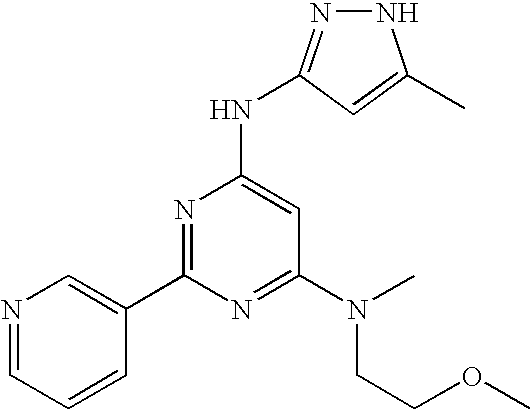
N1N=C(NC2=CC(N(CCOC)C)=NC(C3=CN=CC=C3)=N2)C=C1C
